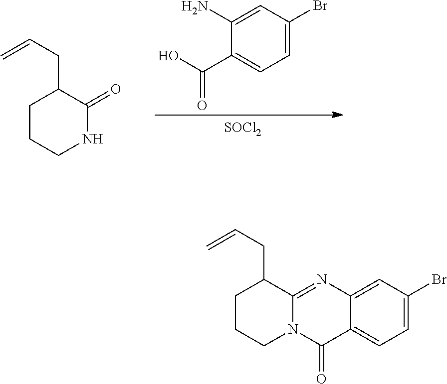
C1=C(N)C(C(O)=O)=CC=C1Br.[SOCl2].C1CC(CC=C)C(=O)NC1.C1CCN2C(=NC3=CC(Br)=CC=C3C2=O)C1CC=C
